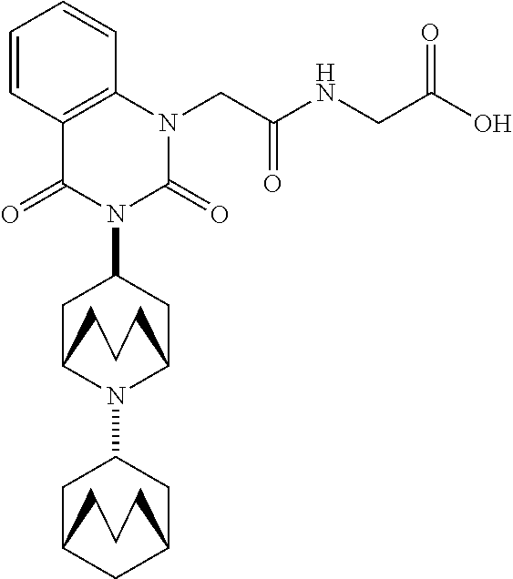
C1C2N(C3CC4CC(C3)CCC4)C(CC1N1C(=O)C3=C(N(CC(NCC(O)=O)=O)C1=O)C=CC=C3)CCC2
